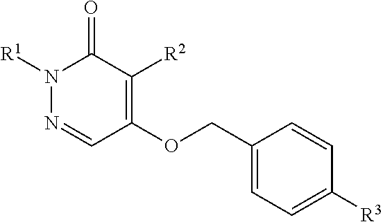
N1=CC(OCC2=CC=C([R3])C=C2)=C([R2])C(=O)N1[R1]
